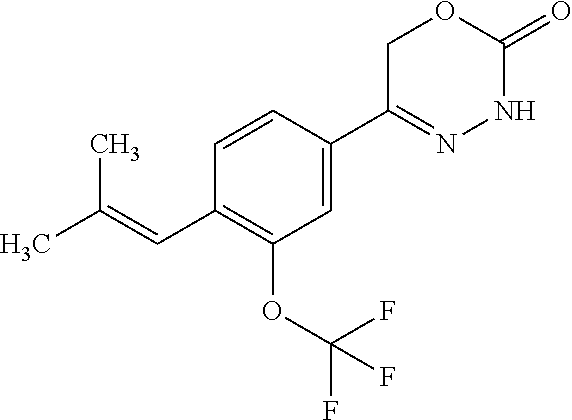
C1=CC(C2=NNC(=O)OC2)=CC(OC(F)(F)F)=C1C=C(C)C
